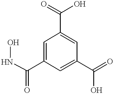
C1=C(C(NO)=O)C=C(C(=O)O)C=C1C(=O)O
